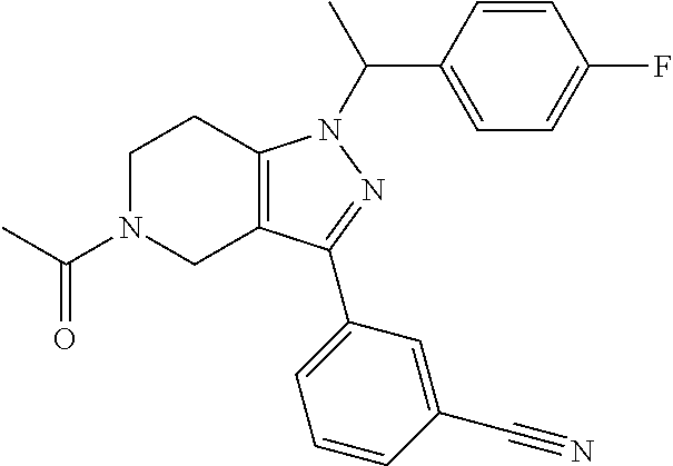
C1N(C(C)=O)CC2=C(C1)N(C(C1=CC=C(F)C=C1)C)N=C2C1=CC=CC(C#N)=C1
